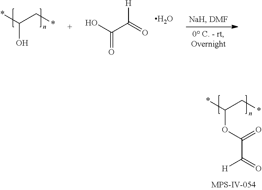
*C(C*)OC(C(=O)[H])=O.*C(C*)O.[H]C(=O)C(O)=O.O
